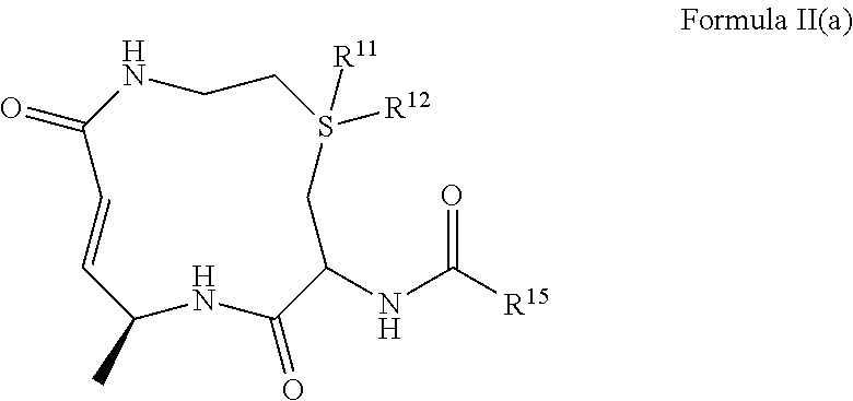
C1=CC(C)NC(=O)C(NC([R15])=O)CS([R12])([R11])CCNC1=O
